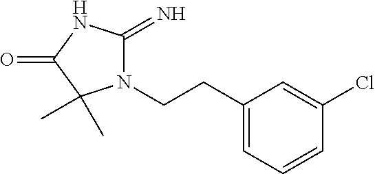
C1(CCN2C(=N)NC(=O)C2(C)C)=CC=CC(Cl)=C1
